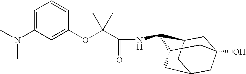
C1=C(N(C)C)C=C(OC(C(NC2C3CC4(O)CC(CC2C4)C3)=O)(C)C)C=C1
